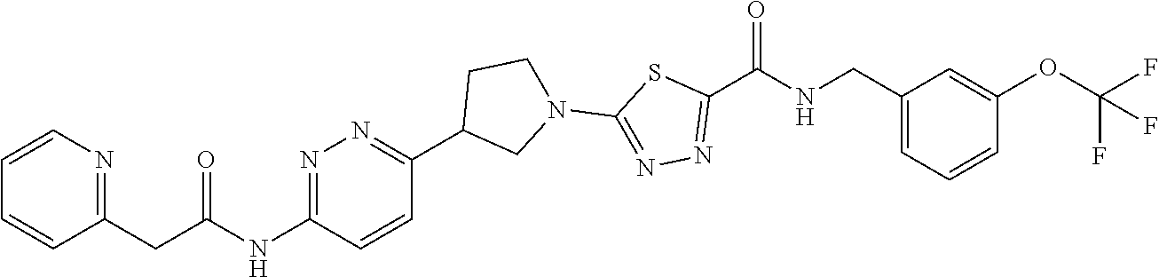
C1=CC=C(CNC(C2=NN=C(N3CC(C4=NN=C(NC(CC5=NC=CC=C5)=O)C=C4)CC3)S2)=O)C=C1OC(F)(F)F
